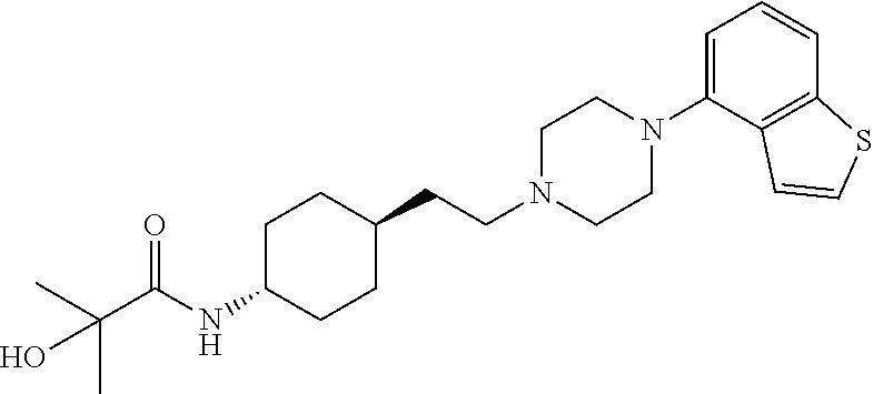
C1C(NC(C(O)(C)C)=O)CCC(CCN2CCN(C3=CC=CC4=C3C=CS4)CC2)C1
